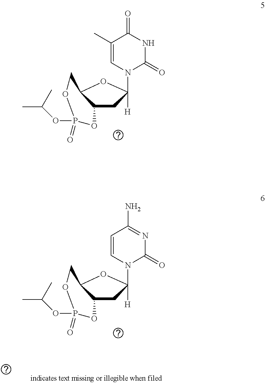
C12C(CC([H])(N3C(=O)NC(=O)C(C)=C3)O1)OP(=O)(OC(C)C)OC2.C12C(CC([H])(N3C(=O)N=C(N)C=C3)O1)OP(=O)(OC(C)C)OC2
